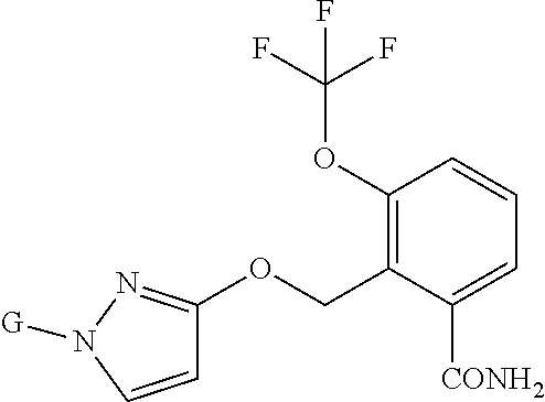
C1=CN([G])N=C1OCC1=C(OC(F)(F)F)C=CC=C1[CONH2]
